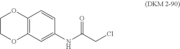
C1COC2=C(O1)C=CC(NC(=O)CCl)=C2
